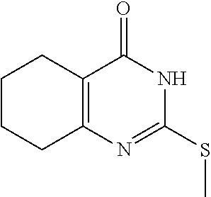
C12=C(CCCC1)N=C(SC)NC2=O
